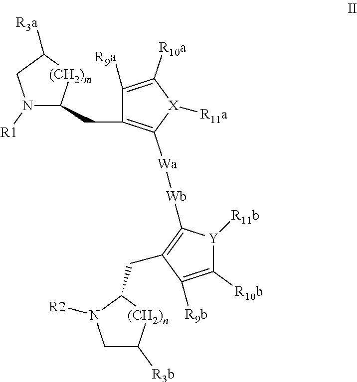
C1([R9a])=C([R10a])[X]([R11a])C([Wa][Wb]C2=C(CC3[(CH2)n]C([R3b])CN3[R2])C([R9b])=C([R10b])[Y]2[R11b])=C1CC1N([R1])CC([R3a])[(CH2)m]1
